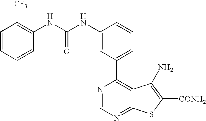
C1(NC(NC2=C([CF3])C=CC=C2)=O)=CC(C2=C3C(=NC=N2)SC([CONH2])=C3N)=CC=C1
